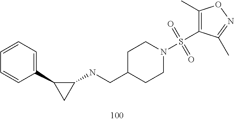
C1(CNC2CC2C2=CC=CC=C2)CCN(S(=O)(=O)C2=C(C)ON=C2C)CC1
